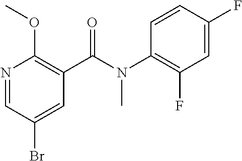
N1=CC(Br)=CC(C(=O)N(C2=C(F)C=C(F)C=C2)C)=C1OC
